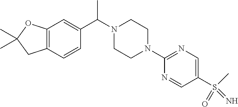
CC(N1CCN(C2=NC=C(S(C)(=O)=N)C=N2)CC1)C1=CC2=C(C=C1)CC(C)(C)O2
